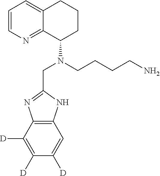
C12=C(C([D])=C([D])C([D])=C1)N=C(CN(C1CCCC3=CC=CN=C13)CCCCN)N2
